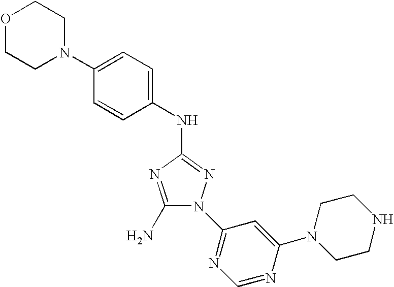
N(C1=NN(C2=NC=NC(N3CCNCC3)=C2)C(N)=N1)C1=CC=C(N2CCOCC2)C=C1
